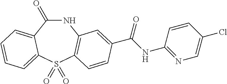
N1C(=O)C2=CC=CC=C2S(=O)(=O)C2=C1C=C(C(NC1=NC=C(Cl)C=C1)=O)C=C2
